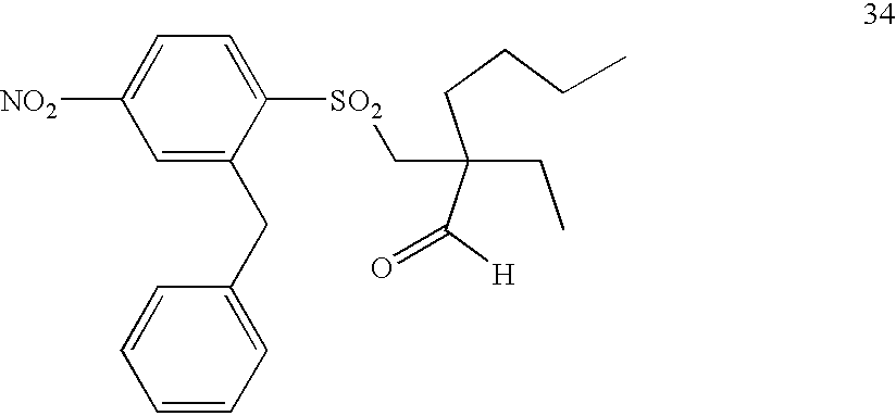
[NO2]C1=CC=C([SO2]CC(CC)(C([H])=O)CCCC)C(CC2=CC=CC=C2)=C1
